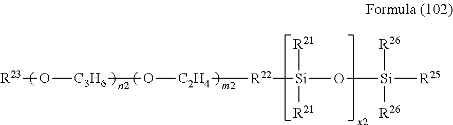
[R23]O[C3H6]O[C2H4][R22][Si](O[Si]([R25])([R26])[R26])([R21])[R21]
